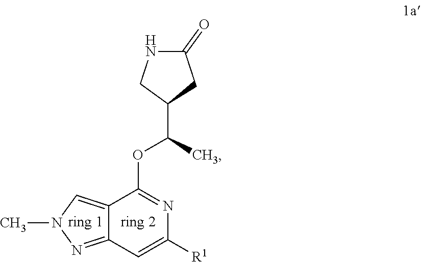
C1(C(C)OC2=NC([R1])=CC3=NN(C)C=C23)CC(=O)NC1
